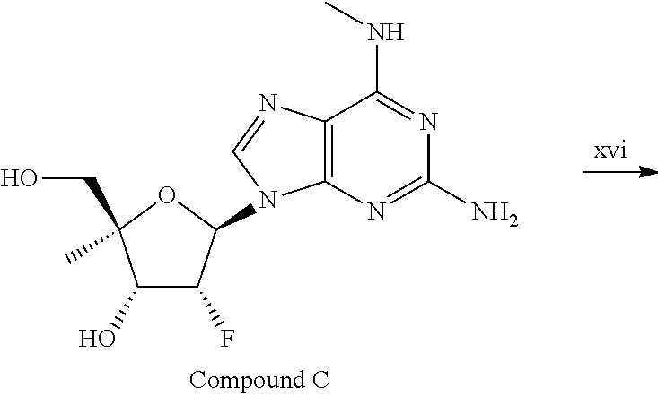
C1(O)C(F)C(N2C3=C(C(NC)=NC(N)=N3)N=C2)OC1(C)CO
